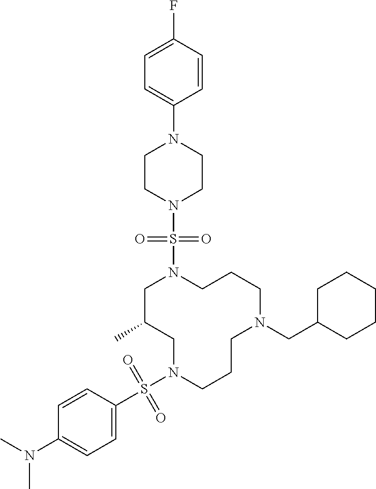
C1C(C)CN(S(C2=CC=C(N(C)C)C=C2)(=O)=O)CCCN(CC2CCCCC2)CCCN1S(N1CCN(C2=CC=C(F)C=C2)CC1)(=O)=O
